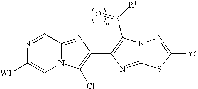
N12C(=NC(C3=C(S([R1])=O)N4C(=N3)SC([Y6])=N4)=C1Cl)C=NC([W1])=C2
